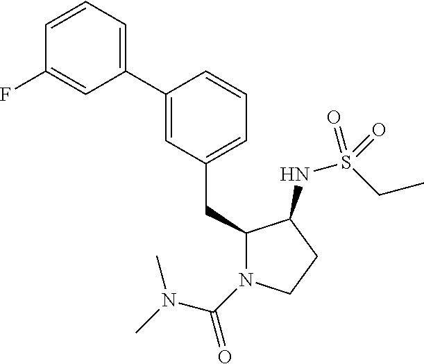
C1(CC2N(C(=O)N(C)C)CCC2NS(CC)(=O)=O)=CC=CC(C2=CC=CC(F)=C2)=C1
